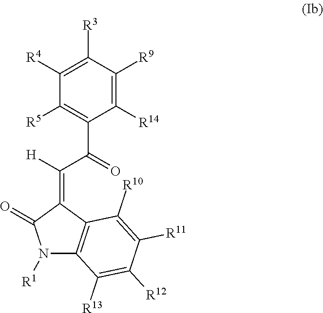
C1([R9])=C([R14])C(C(C(=C2C3=C(N([R1])C2=O)C([R13])=C([R12])C([R11])=C3[R10])[H])=O)=C([R5])C([R4])=C1[R3]
